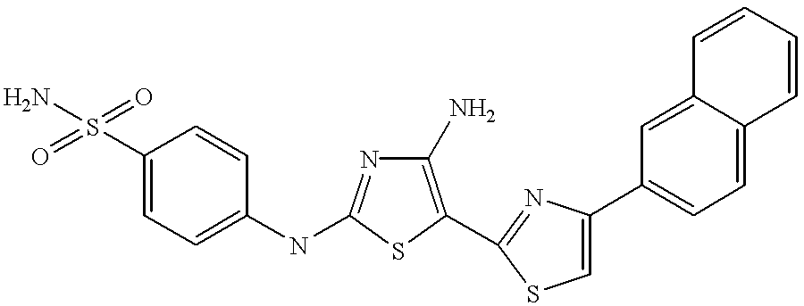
C1(S(=O)(=O)N)=CC=C(NC2=NC(N)=C(C3=NC(C4=CC=C5C(=C4)C=CC=C5)=CS3)S2)C=C1
